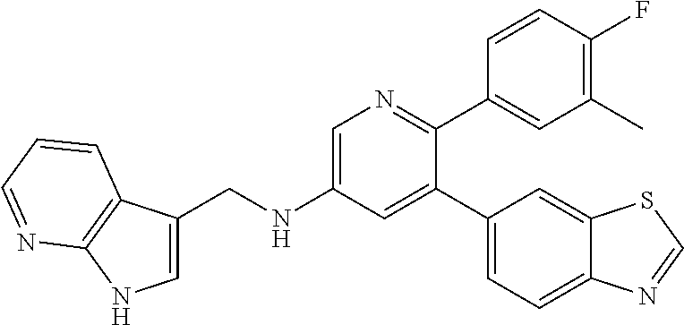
C(NC1=CN=C(C2=CC(C)=C(F)C=C2)C(C2=CC=C3C(=C2)SC=N3)=C1)C1=CNC2=C1C=CC=N2
